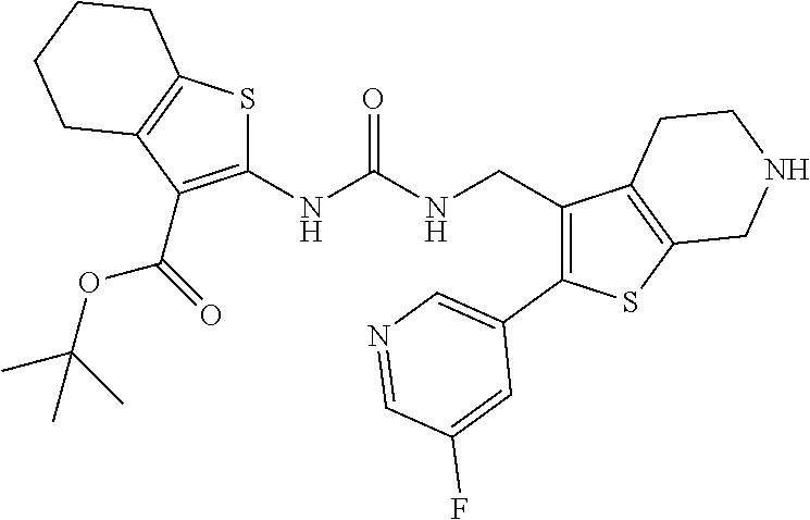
C1(NC(NCC2=C(C3=CN=CC(F)=C3)SC3=C2CCNC3)=O)=C(C(OC(C)(C)C)=O)C2=C(S1)CCCC2
